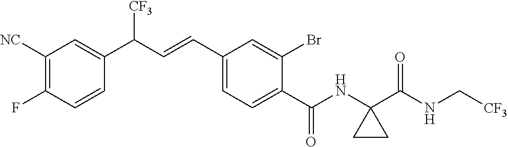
C1([NC])=C(F)C=CC(C(C=CC2=CC=C(C(NC3(C(NC[CF3])=O)CC3)=O)C(Br)=C2)[CF3])=C1
